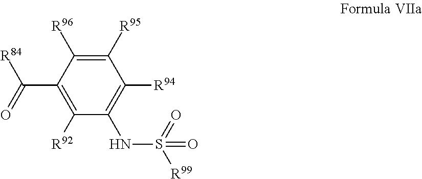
C1([R95])=C([R96])C(C([R84])=O)=C([R92])C(NS([R99])(=O)=O)=C1[R94]
